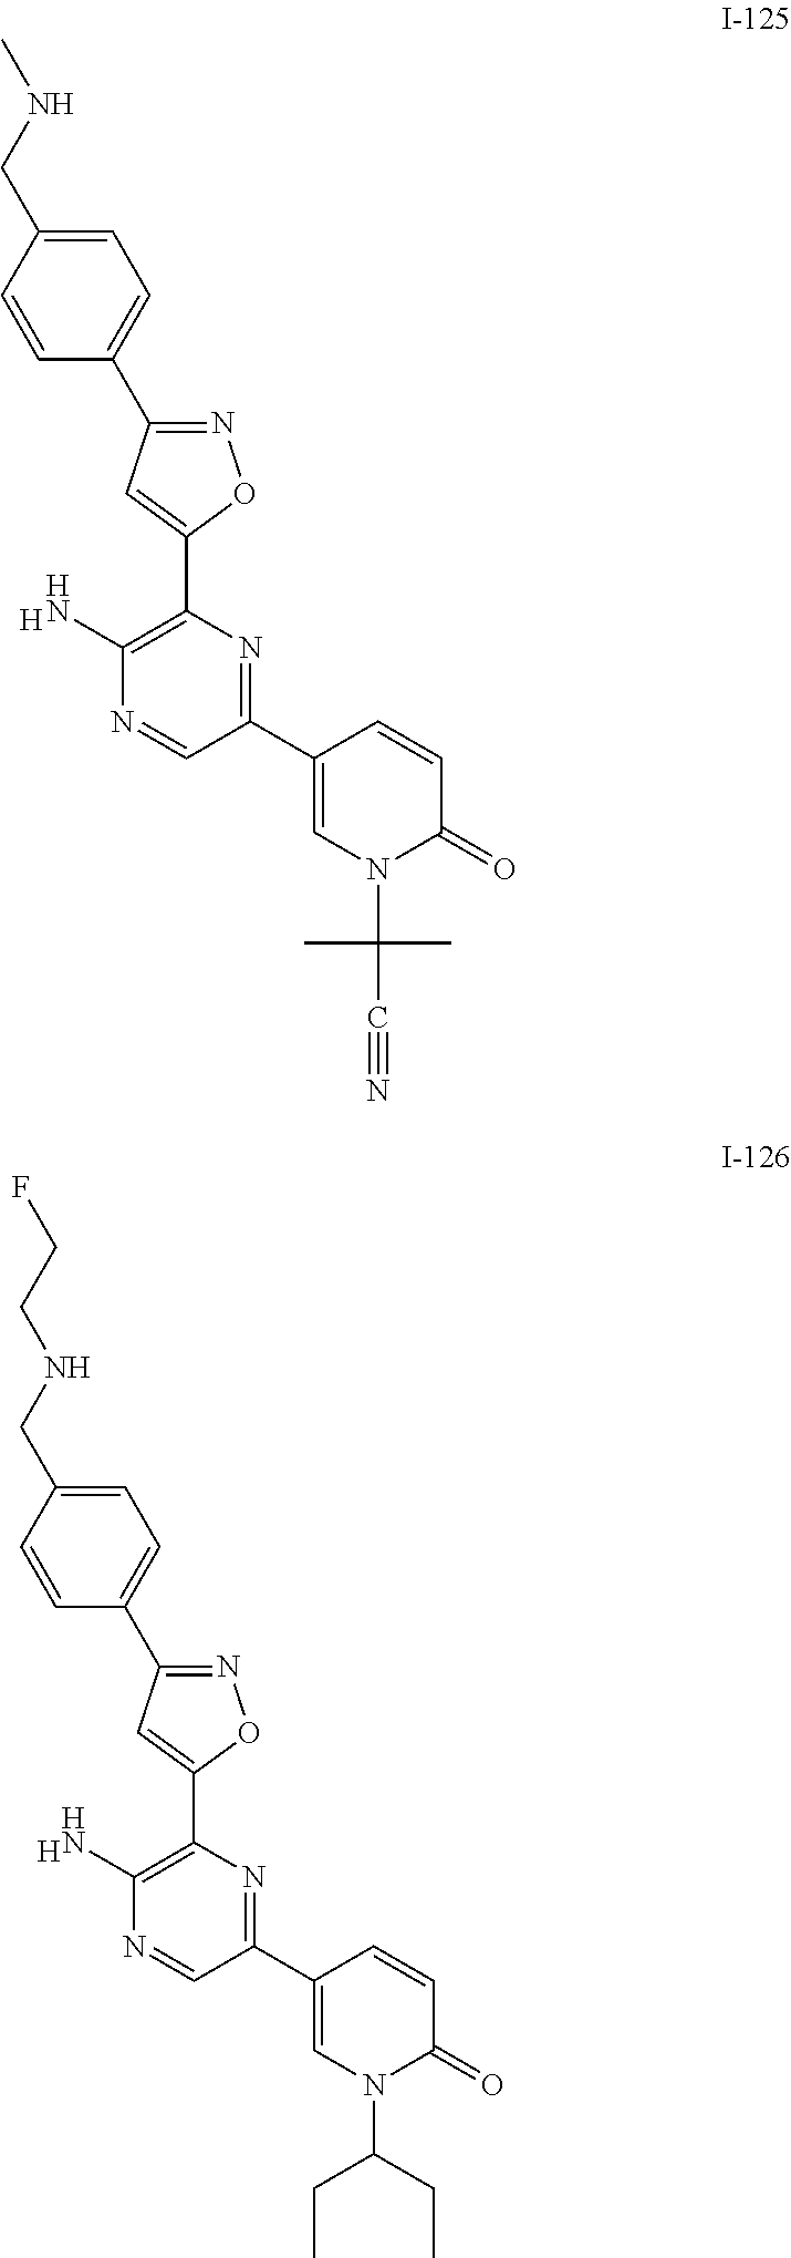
N1=C(C2=CC=C(CNC)C=C2)C=C(C2=C(N)N=CC(C3=CN(C(C#N)(C)C)C(=O)C=C3)=N2)O1.[H].N1=C(C2=CC=C(CNCCF)C=C2)C=C(C2=C(N)N=CC(C3=CN(C(CC)CC)C(=O)C=C3)=N2)O1.[H]
